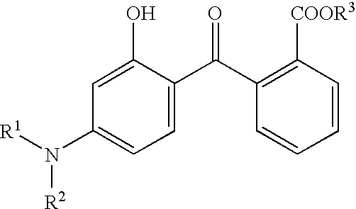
C1(O)=CC(N([R1])[R2])=CC=C1C(C1=C([COOR3])C=CC=C1)=O
